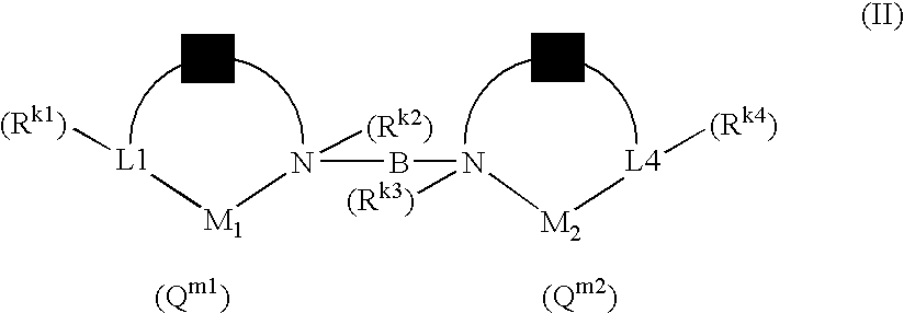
[(Rk1)][L1][M1]N(BN([(Rk3)])[M2][L4][(Rk4)])[(Rk2)]
